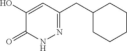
C1(O)=CC(CC2CCCCC2)=NNC1=O
